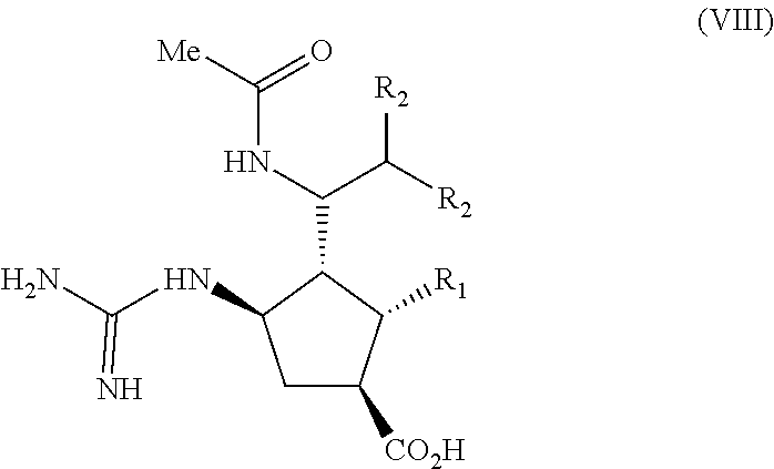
C(C1C(NC(N)=N)CC([CO2H])C1[R1])(NC([Me])=O)C([R2])[R2]
